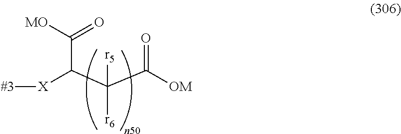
[#3][X]C(C(C([OM])=O)([r5])[r6])C([MO])=O
